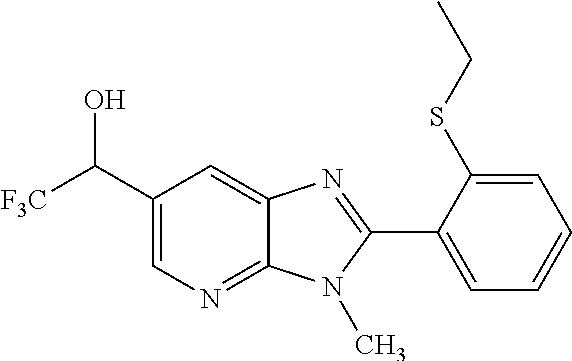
C1(C([F3C])O)=CN=C2C(=C1)N=C(C1=CC=CC=C1SCC)N2C
